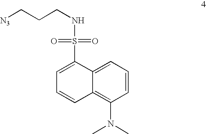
N(CCC[N3])S(=O)(C1=CC=CC2=C(N(C)C)C=CC=C12)=O
